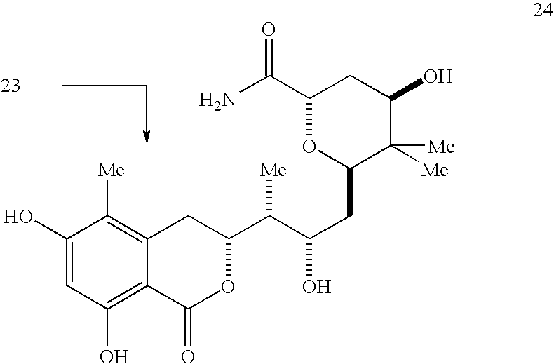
C1(O)=CC(O)=C2C(=C1[Me])CC(C(C(O)CC1C([Me])([Me])C(O)CC(C(N)=O)O1)[Me])OC2=O
